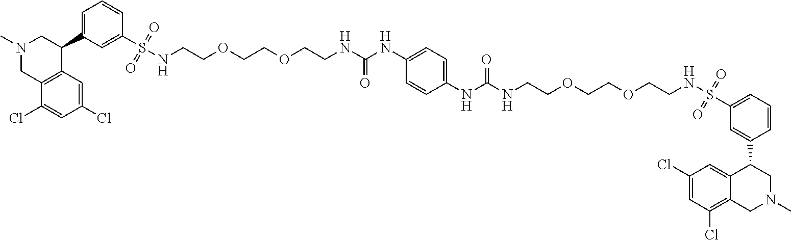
N1(C)CC2=C(C(C3=CC=CC(S(NCCOCCOCCNC(NC4=CC=C(NC(NCCOCCOCCNS(C5=CC=CC(C6C7=CC(Cl)=CC(Cl)=C7CN(C)C6)=C5)(=O)=O)=O)C=C4)=O)(=O)=O)=C3)C1)C=C(Cl)C=C2Cl
